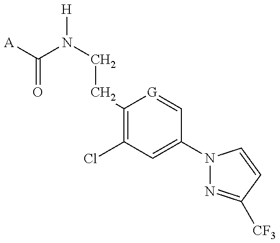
[A]C(N(CCC1=C(Cl)C=C(N2N=C([CF3])C=C2)C=[G]1)[H])=O
